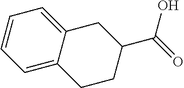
C1=C2C(=CC=C1)CC(C(=O)O)CC2
